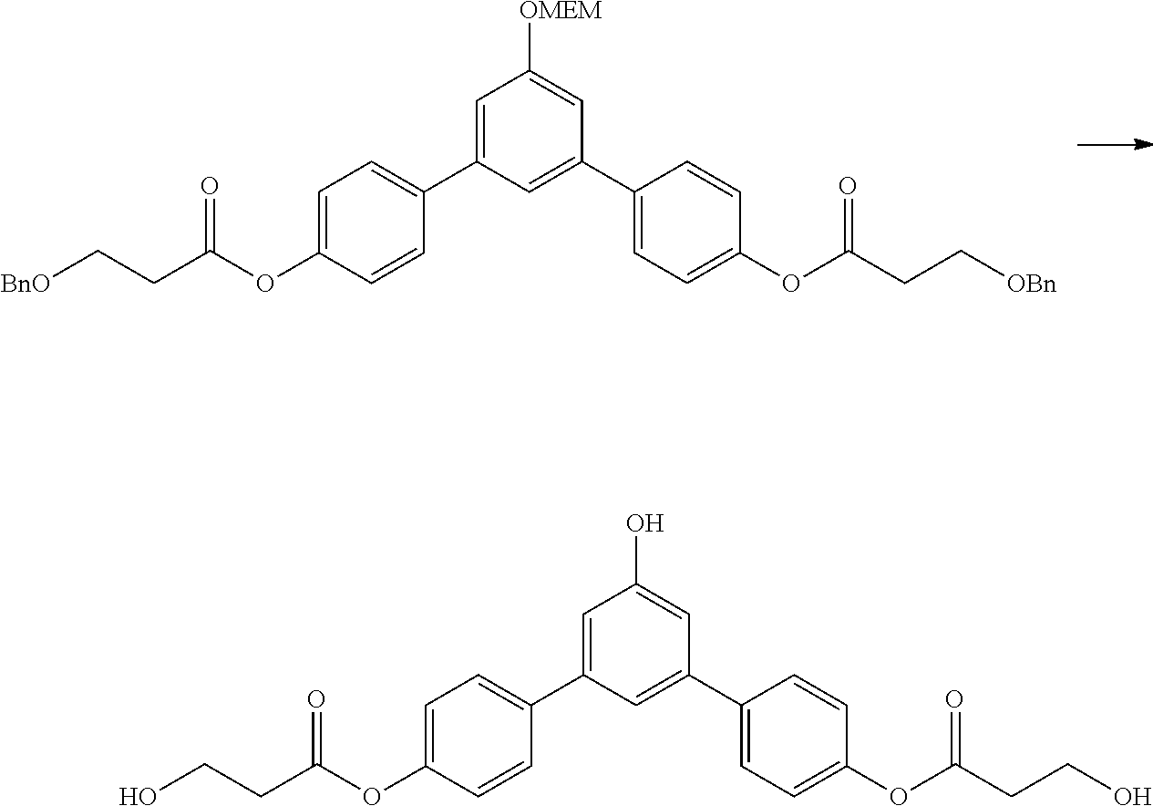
[OMEM]C1=CC(C2=CC=C(OC(CC[OBn])=O)C=C2)=CC(C2=CC=C(OC(CC[BnO])=O)C=C2)=C1.OC1=CC(C2=CC=C(OC(CCO)=O)C=C2)=CC(C2=CC=C(OC(CCO)=O)C=C2)=C1
